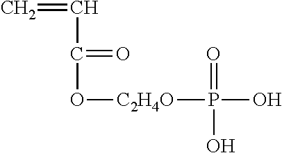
C=CC(O[C2H4O]P(O)(=O)O)=O
